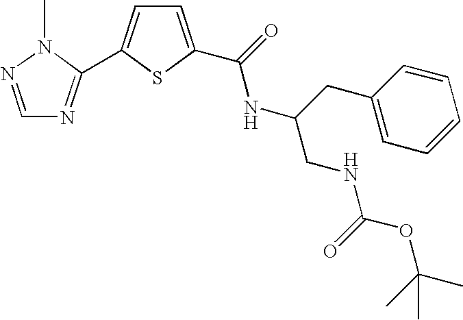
C1=C(C(=O)NC(CNC(OC(C)(C)C)=O)CC2=CC=CC=C2)SC(C2=NC=NN2C)=C1
